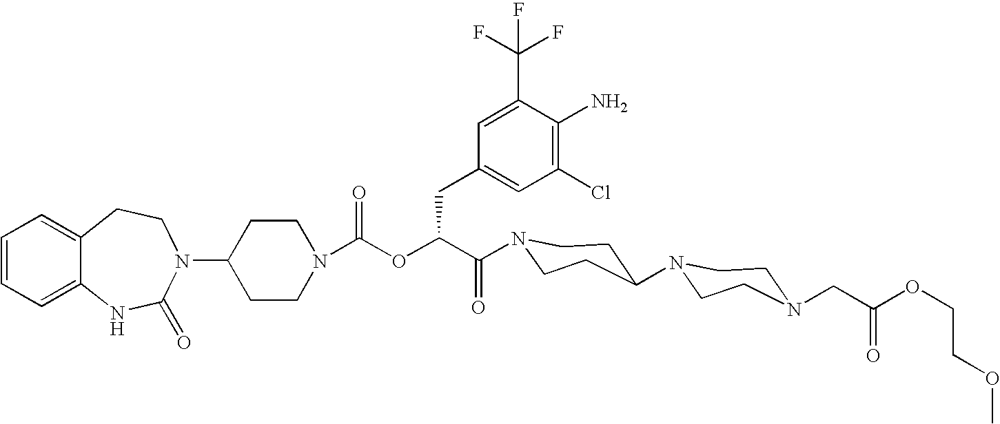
C12=CC=CC=C1NC(=O)N(C1CCN(C(OC(C(=O)N3CCC(N4CCN(CC(OCCOC)=O)CC4)CC3)CC3=CC(Cl)=C(N)C(C(F)(F)F)=C3)=O)CC1)CC2
